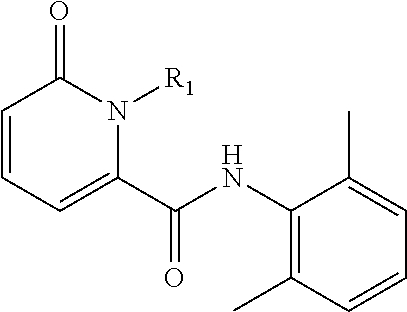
C1=CC=C(C(NC2=C(C)C=CC=C2C)=O)N([R1])C1=O
